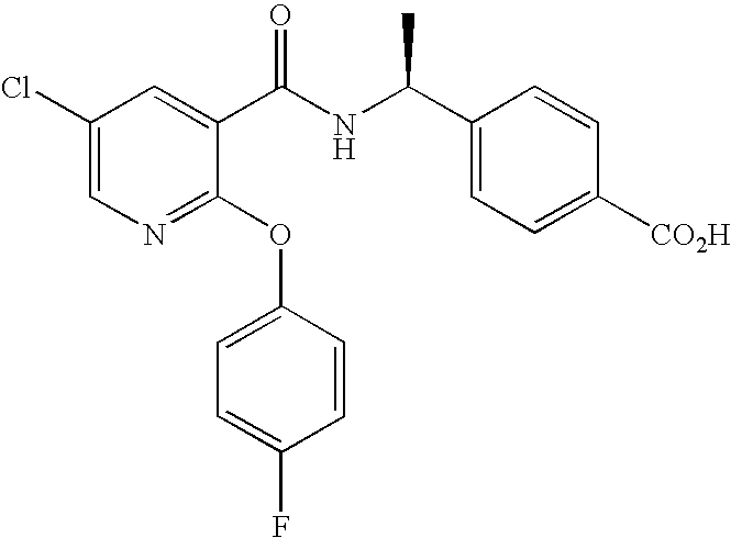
C1(Cl)=CN=C(OC2=CC=C(F)C=C2)C(C(NC(C2=CC=C([CO2H])C=C2)C)=O)=C1
